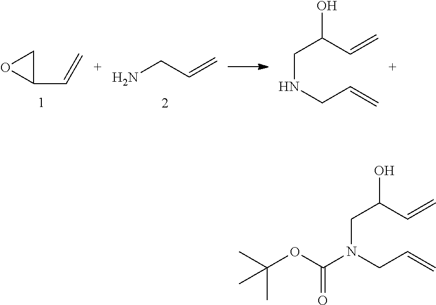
C1C(C=C)O1.C(=C)CN.OC(C=C)CNCC=C.OC(C=C)CN(CC=C)C(OC(C)(C)C)=O
